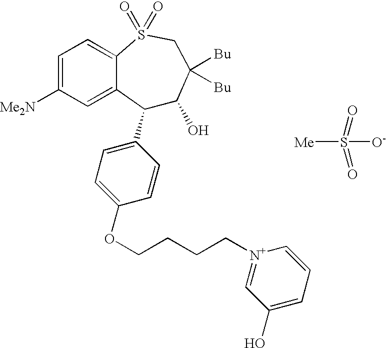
[Me]S([O-])(=O)=O.C1(C2=CC=C(OCCCC[N+]3=CC(O)=CC=C3)C=C2)C(O)C([Bu])([Bu])CS(=O)(=O)C2=CC=C([Me2N])C=C12
